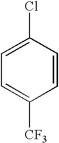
C1=CC(Cl)=CC=C1[CF3]
